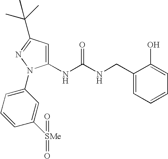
C1(NC(NCC2=CC=CC=C2O)=O)=CC(C(C)(C)C)=NN1C1=CC=CC([SMe](=O)=O)=C1
